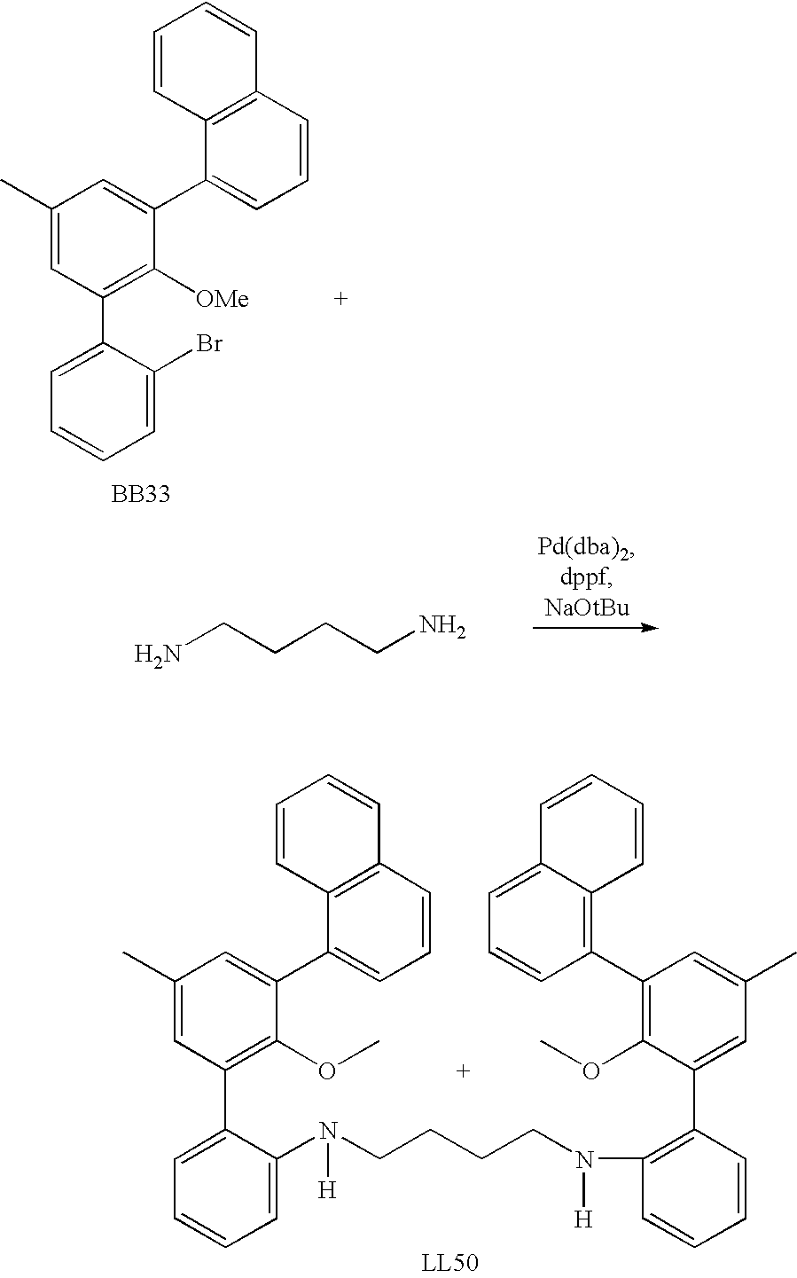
NCCCCN.C1(C)=CC(C2=CC=CC=C2Br)=C([OMe])C(C2=CC=CC3=C2C=CC=C3)=C1.[BB33].C1(C)=CC(C2=CC=CC=C2N(CCCCN(C2=C(C3=CC(C)=CC(C4=C5C(=CC=C4)C=CC=C5)=C3OC)C=CC=C2)[H])[H])=C(OC)C(C2=CC=CC3=C2C=CC=C3)=C1
